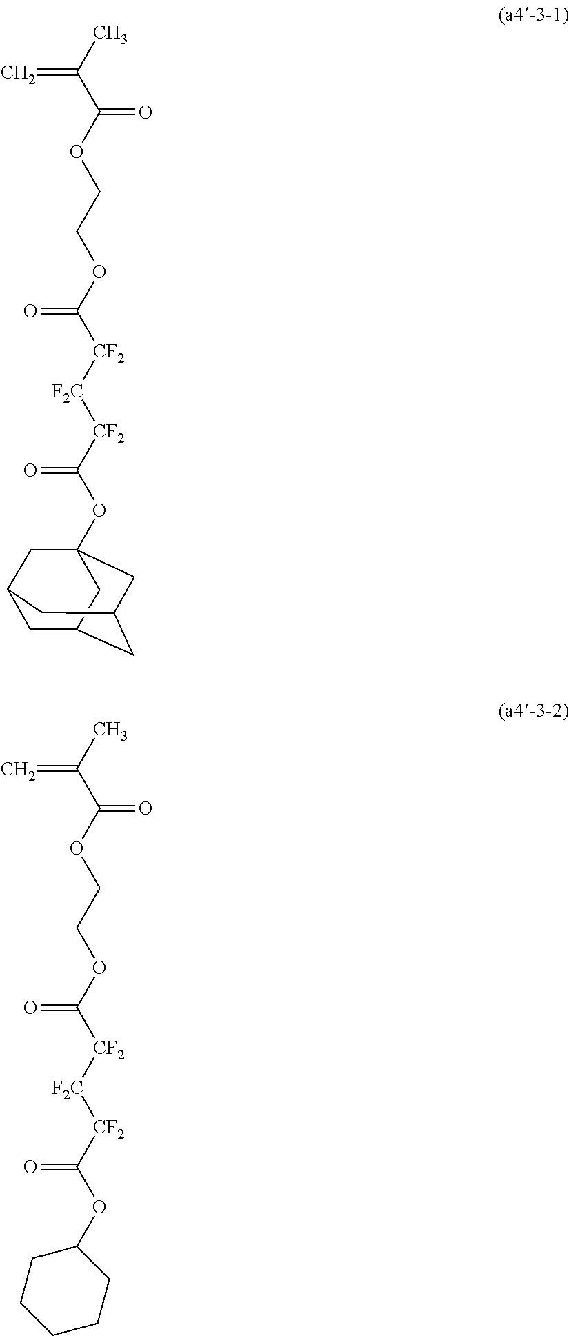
CC(C(OCCOC([CF2][F2C][CF2]C(OC12CC3CC(CC(C1)C3)C2)=O)=O)=O)=C.CC(C(OCCOC([CF2][F2C][CF2]C(OC1CCCCC1)=O)=O)=O)=C
